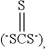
[(-SCS-)]=S
